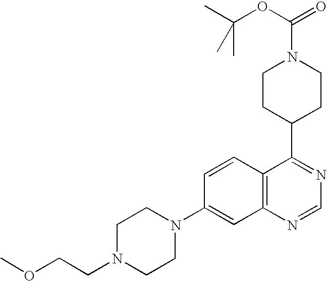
C12=C(N=CN=C1C1CCN(C(OC(C)(C)C)=O)CC1)C=C(N1CCN(CCOC)CC1)C=C2
